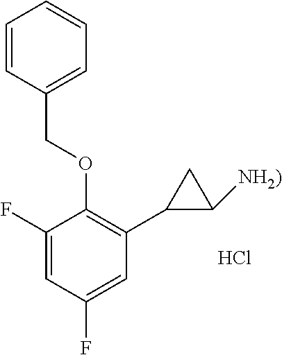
C1=CC(COC2=C(C3C([NH2)])C3)C=C(F)C=C2F)=CC=C1.Cl
